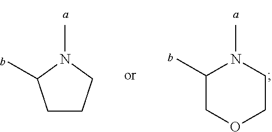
C1(C)COCCN1C.C1CCN(C)C1C
